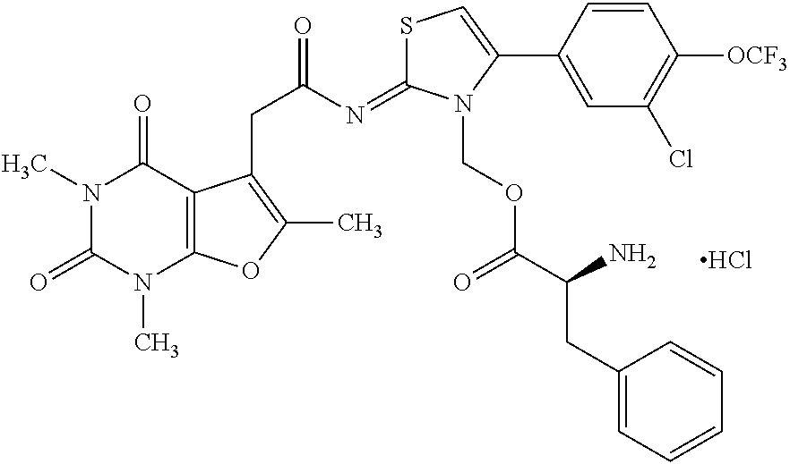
N1(C)C(=O)N(C)C2=C(C1=O)C(CC(=O)N=C1SC=C(C3=CC(Cl)=C([OCF3])C=C3)N1COC(C(CC1=CC=CC=C1)N)=O)=C(C)O2.Cl
